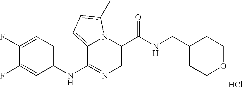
C1=C(C(NCC2CCOCC2)=O)N2C(=CC=C2C)C(NC2=CC=C(F)C(F)=C2)=N1.Cl
